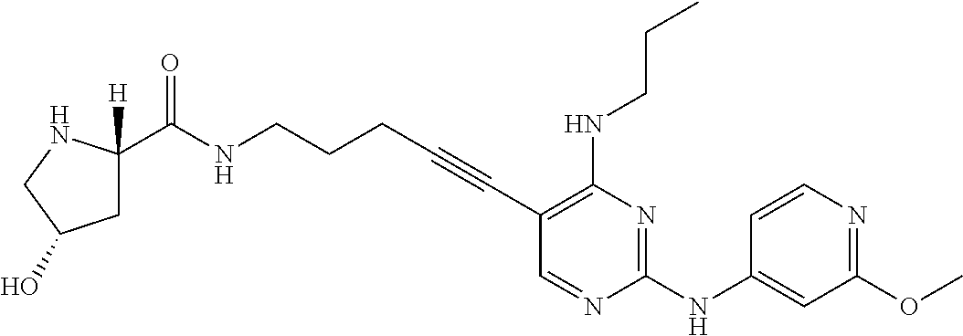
C(NCCCC#CC1=C(NCCC)N=C(NC2=CC(OC)=NC=C2)N=C1)(=O)C1([H])CC(O)CN1
